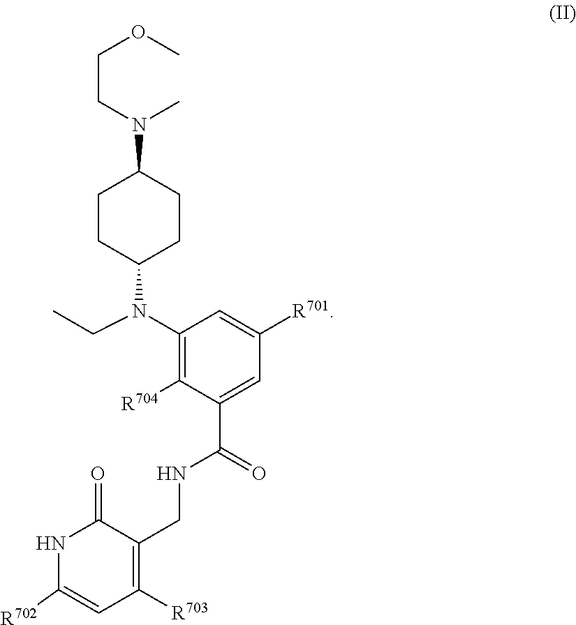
C1(N(CC)C2CCC(N(CCOC)C)CC2)=C([R704])C(C(=O)NCC2=C([R703])C=C([R702])NC2=O)=CC([R701])=C1
